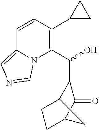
C1=CC(C2CC2)=C(C(O)C2C3CCC(C2=O)C3)N2C1=CN=C2
